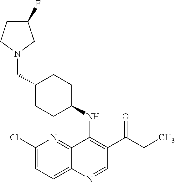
C1(Cl)=CC=C2C(=N1)C(NC1CCC(CN3CCC(F)C3)CC1)=C(C(CC)=O)C=N2
